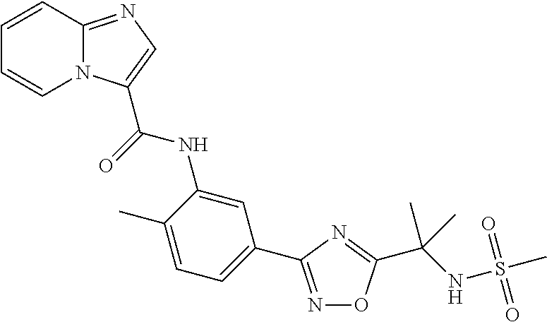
C12=NC=C(C(NC3=CC(C4=NOC(C(NS(C)(=O)=O)(C)C)=N4)=CC=C3C)=O)N1C=CC=C2
